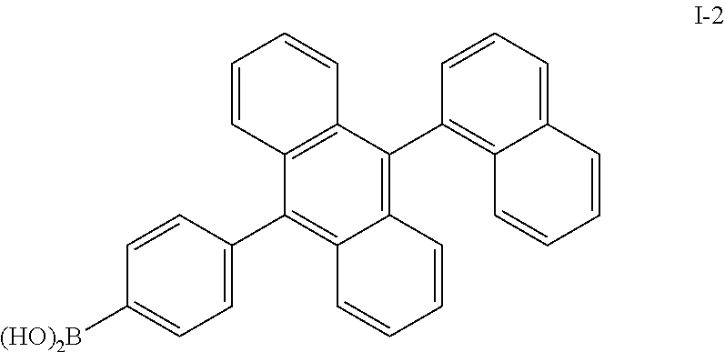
C12=C(C(C3=CC=C([(HO)2B])C=C3)=C3C(=C1C1=C4C(=CC=C1)C=CC=C4)C=CC=C3)C=CC=C2
